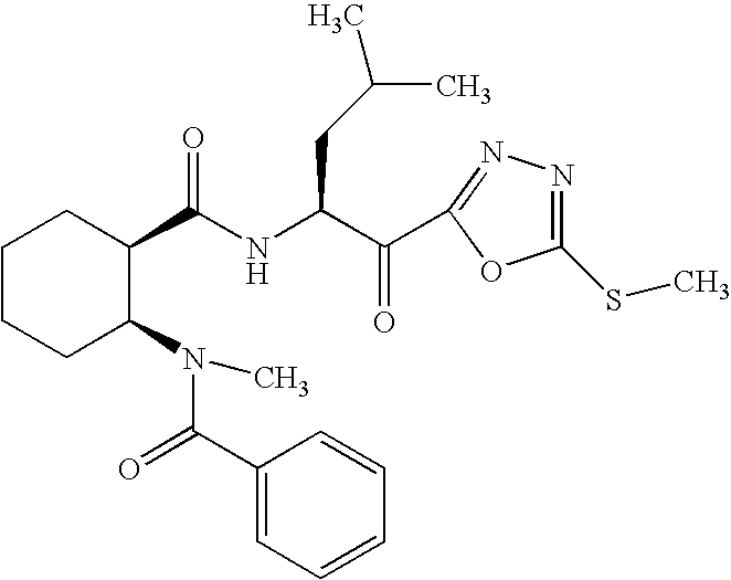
C1CCC(N(C(=O)C2=CC=CC=C2)C)C(C(NC(C(=O)C2=NN=C(SC)O2)CC(C)C)=O)C1
